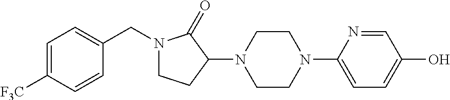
C1=C([F3C])C=CC(CN2CCC(N3CCN(C4=CC=C(O)C=N4)CC3)C2=O)=C1
